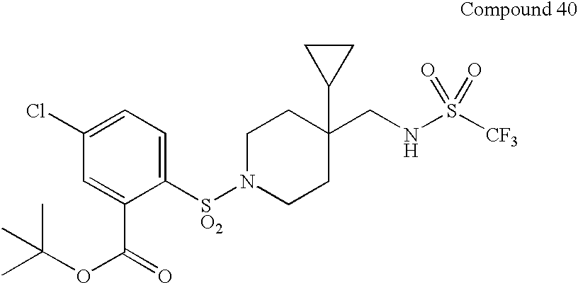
C1([SO2]N2CCC(C3CC3)(CNS([CF3])(=O)=O)CC2)=CC=C(Cl)C=C1C(=O)OC(C)(C)C
